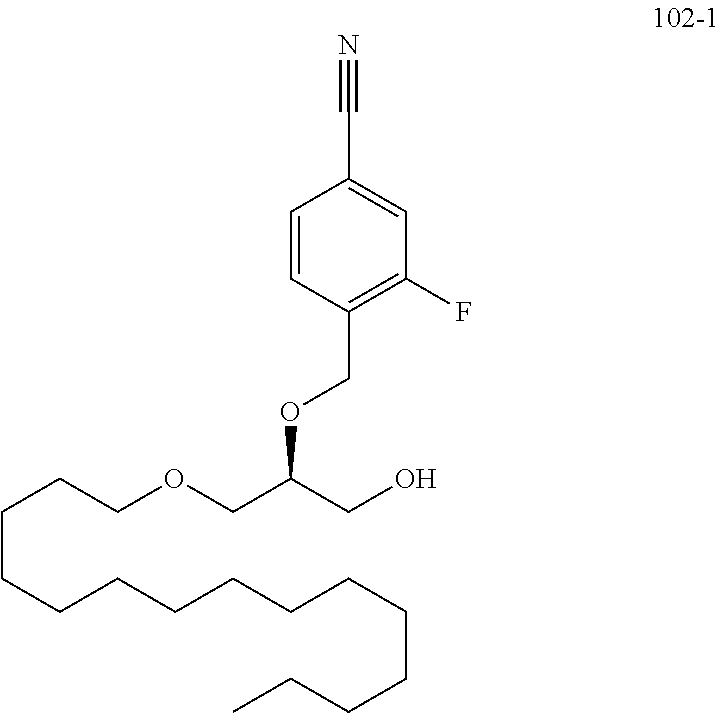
O(C(COCCCCCCCCCCCCCCC)CO)CC1=C(F)C=C(C#N)C=C1
